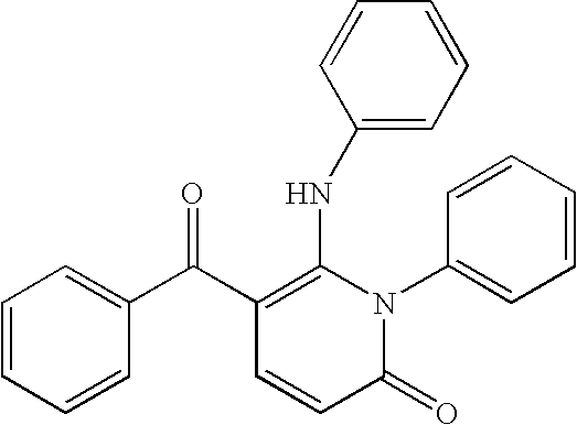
C1(=O)N(C2=CC=CC=C2)C(NC2=CC=CC=C2)=C(C(C2=CC=CC=C2)=O)C=C1
